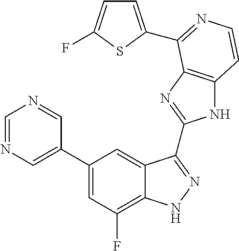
C1=C(C2=CC(F)=C3C(=C2)C(C2=NC4=C(N2)C=CN=C4C2=CC=C(F)S2)=NN3)C=NC=N1
